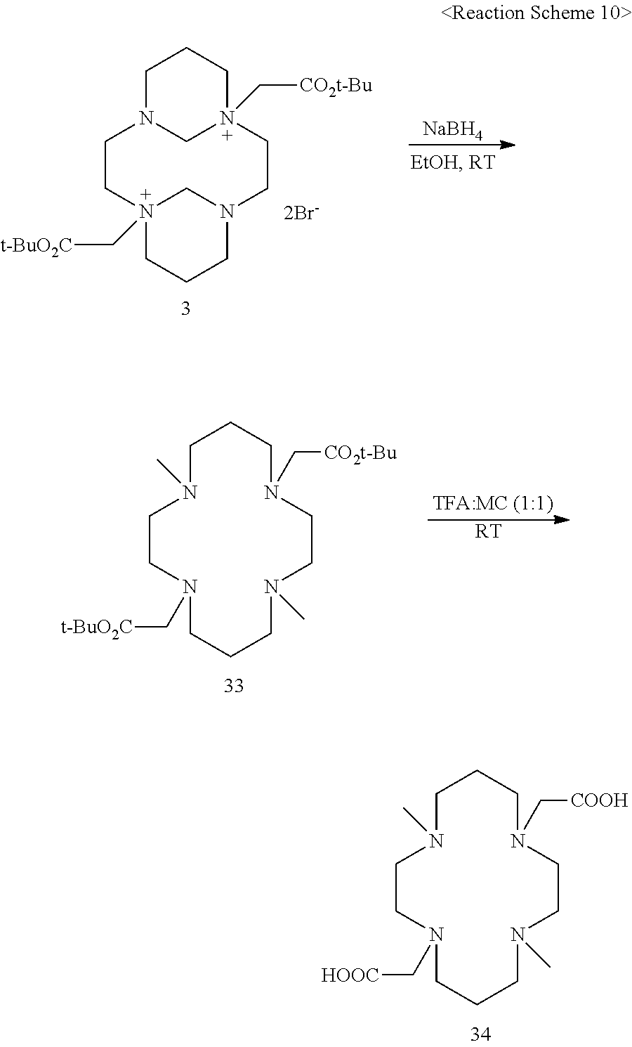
[RT].C1CCN(C[CO2t-Bu])CCN(C)CCCN(C[t-BuO2C])CCN1C.C1N2CN(C[CO2t-Bu])(CC1)CCN1CN(C[t-BuO2C])(CC2)CCC1.[NaBH4].C1CCN(C[COOH])CCN(C)CCCN(C[HOOC])CCN1C
